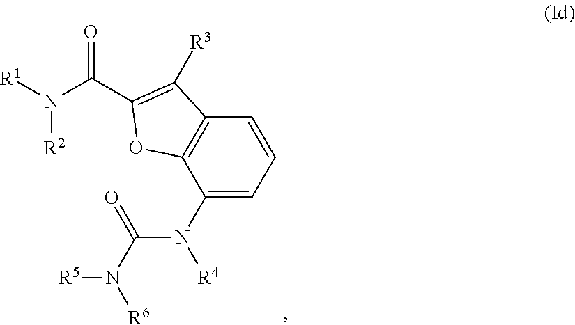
C(N([R1])[R2])(=O)C1=C([R3])C2=C(O1)C(N(C(N([R6])[R5])=O)[R4])=CC=C2
